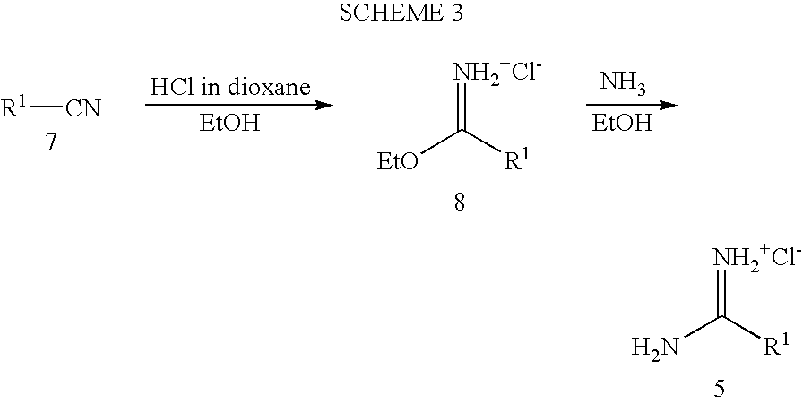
NC(=[NH2+Cl-])[R1].[EtOH].N.[EtOH].[R1][CN].[EtO]C(=[NH2+Cl-])[R1]
